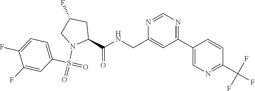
C(C1=CC(C2=CN=C(C(F)(F)F)C=C2)=NC=N1)NC(C1CC(F)CN1S(=O)(=O)C1=CC=C(F)C(F)=C1)=O
